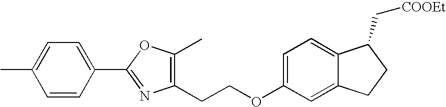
C1(CCOC2=CC=C3C(=C2)CCC3C[COOEt])=C(C)OC(C2=CC=C(C)C=C2)=N1
